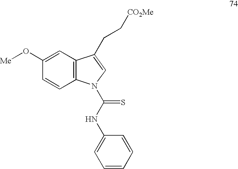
C12=C(N(C(NC3=CC=CC=C3)=S)C=C1CC[CO2Me])C=CC(O[Me])=C2
